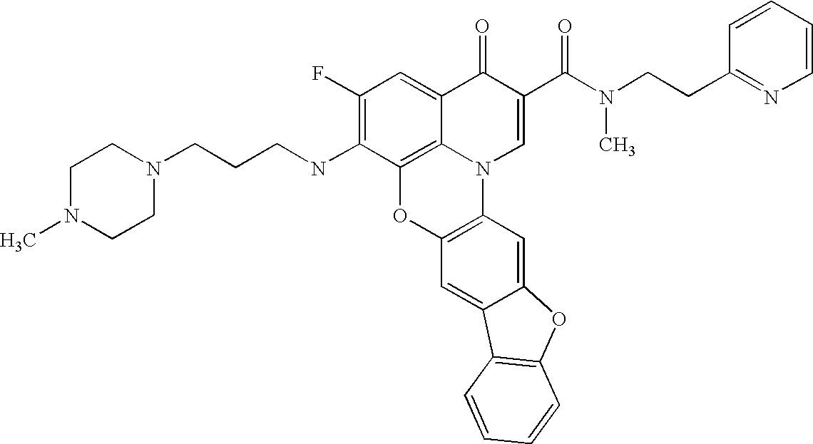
C1(F)=C(NCCCN2CCN(C)CC2)C2=C3C(=C1)C(=O)C(C(N(C)CCC1=NC=CC=C1)=O)=CN3C1=C(O2)C=C2C(=C1)OC1=C2C=CC=C1
